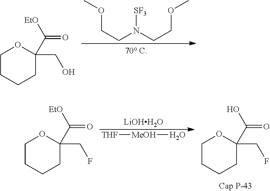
COCCN(CCOC)[SF3].C1CCCC(C([EtO])=O)(CO)O1.[LiOHH2O].[THF][MeOH]O.C1CCCC(C(O)=O)(CF)O1.C1CCCC(C([EtO])=O)(CF)O1
